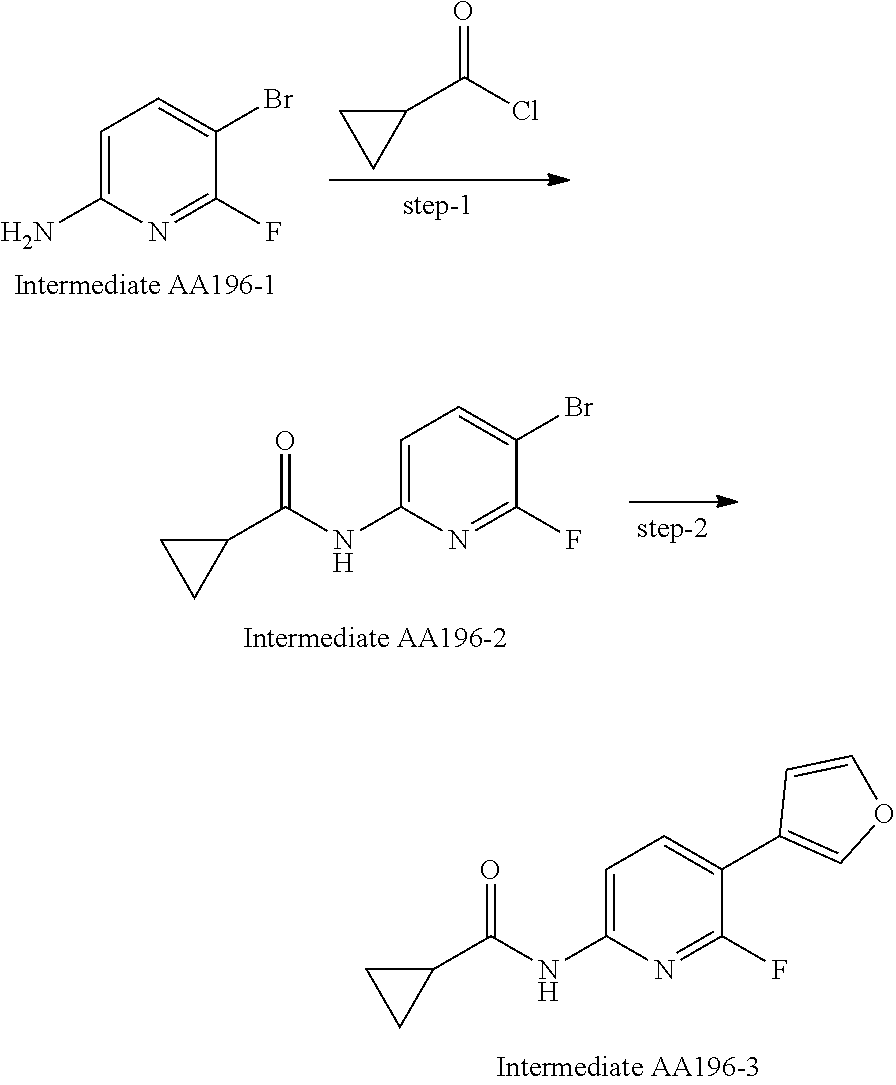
C1(NC(C2CC2)=O)=CC=C(C2=COC=C2)C(F)=N1.ClC(C1CC1)=O.NC1=CC=C(Br)C(F)=N1.C1(NC(C2CC2)=O)=CC=C(Br)C(F)=N1
